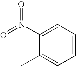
C1(C)=CC=CC=C1N(=O)=O
